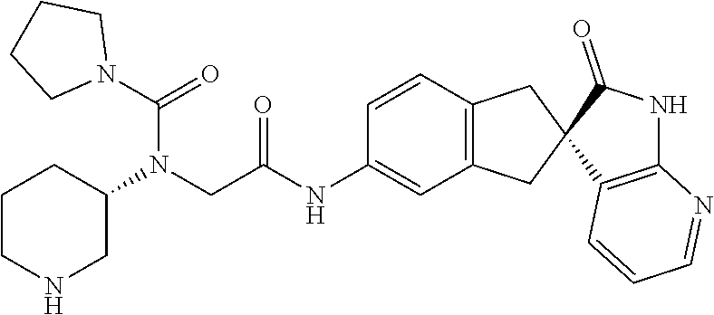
N1(C(=O)N(CC(NC2=CC3=C(C=C2)CC2(C3)C3=C(NC2=O)N=CC=C3)=O)C2CCCNC2)CCCC1
